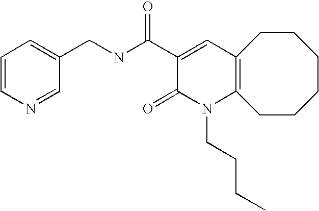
C1(CNC(C2=CC3=C(N(CCCC)C2=O)CCCCCC3)=O)=CC=CN=C1
